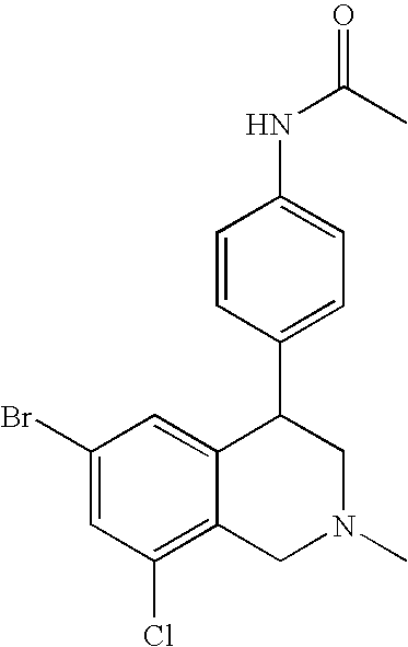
C1(Cl)=C2C(=CC(Br)=C1)C(C1=CC=C(NC(C)=O)C=C1)CN(C)C2
